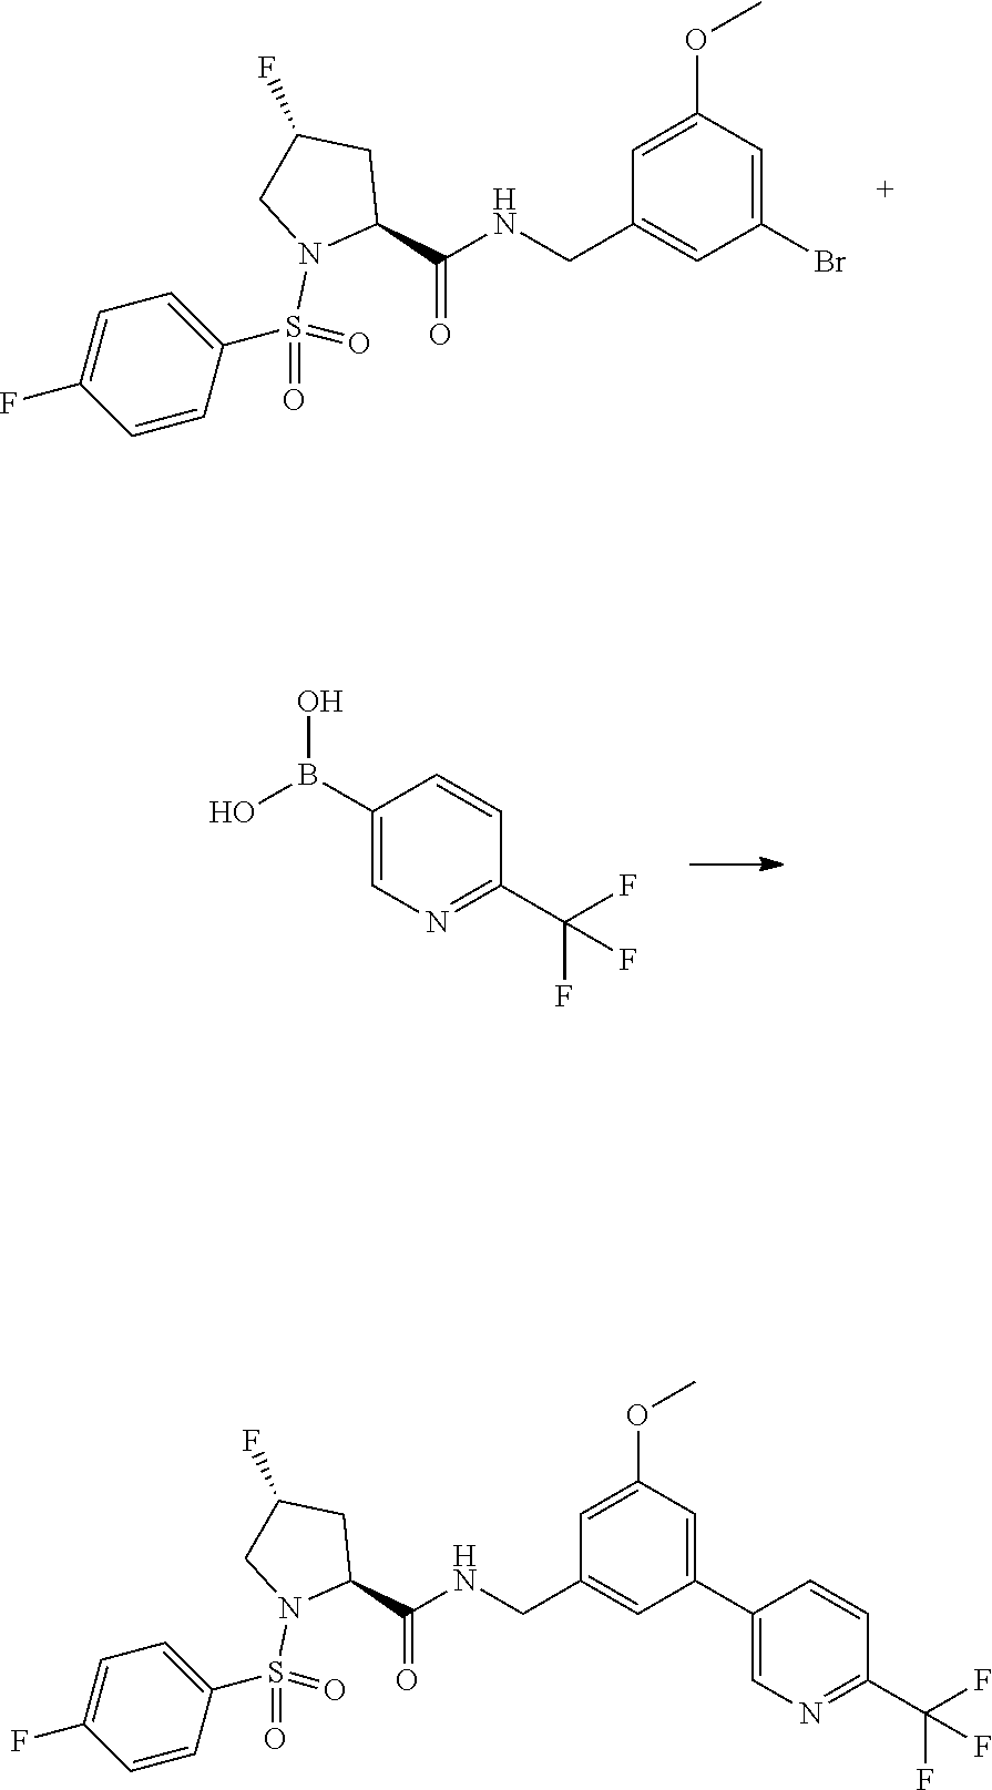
C(C1CC(F)CN1S(=O)(=O)C1=CC=C(F)C=C1)(=O)NCC1=CC(Br)=CC(OC)=C1.C1(B(O)O)=CN=C(C(F)(F)F)C=C1.C(C1CC(F)CN1S(=O)(=O)C1=CC=C(F)C=C1)(=O)NCC1=CC(C2=CN=C(C(F)(F)F)C=C2)=CC(OC)=C1
